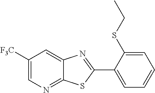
C1([F3C])=CN=C2C(=C1)N=C(C1=CC=CC=C1SCC)S2
